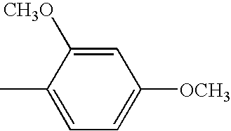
C1=C(C)C([CH3O])=CC([OCH3])=C1
